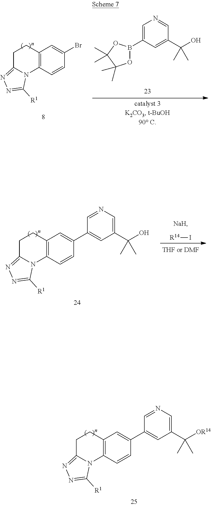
C1C2=NN=C([R1])N2C2=C(C1)C=C(Br)C=C2.C1=C(B2OC(C)(C)C(C)(C)O2)C=C(C(C)(C)O)C=N1.C1C2=NN=C([R1])N2C2=C(C1)C=C(C1=CC(C(O)(C)C)=CN=C1)C=C2.[R14]I.C1C2=NN=C([R1])N2C2=C(C1)C=C(C1=CC(C([OR14])(C)C)=CN=C1)C=C2
